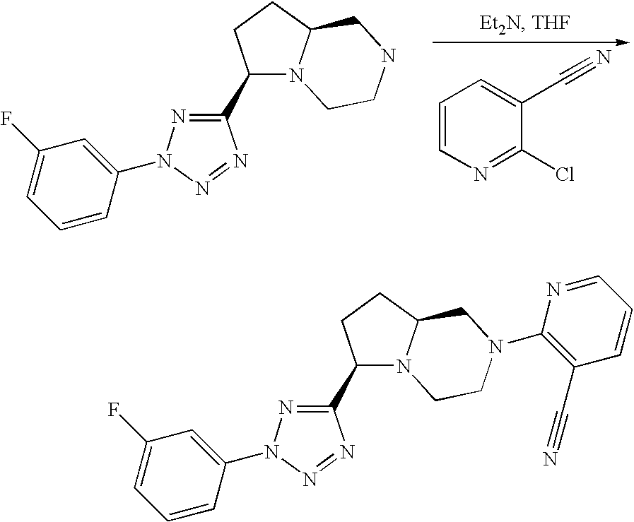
C1(C2=NN(C3=CC(F)=CC=C3)N=N2)CCC2N1CCNC2.C1=CN=C(Cl)C(C#N)=C1.C1(C2=NN(C3=CC(F)=CC=C3)N=N2)CCC2N1CCN(C1=C(C#N)C=CC=N1)C2
